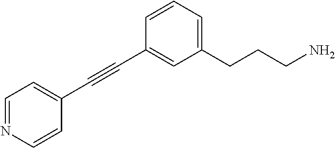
C1=NC=CC(C#CC2=CC(CCCN)=CC=C2)=C1
